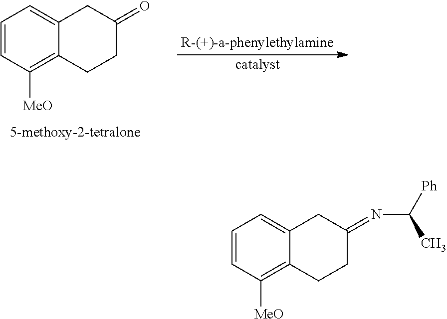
C1=CC([MeO])=C2C(=C1)CC(=O)CC2.[5-methoxy-2-tetralone].C1=CC([MeO])=C2C(=C1)CC(=NC([Ph])C)CC2
